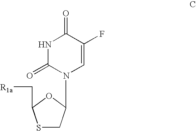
N1C(=O)N(C2CSC(C[R1a])O2)C=C(F)C1=O
